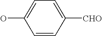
OC1=CC=C([CHO])C=C1
